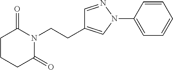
C1(CCN2C(=O)CCCC2=O)=CN(C2=CC=CC=C2)N=C1
